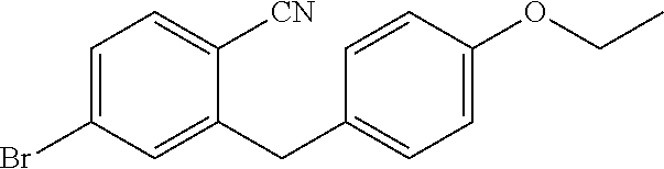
C1=C(Br)C=C(CC2=CC=C(OCC)C=C2)C([CN])=C1
